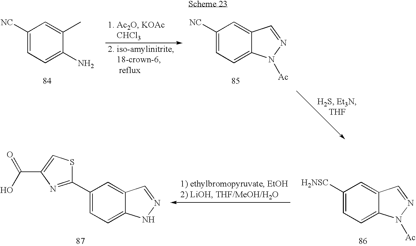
C1([NC])=CC=C(N)C(C)=C1.C1([NC])=CC=C2C(=C1)C=NN2[Ac].C1([H2NSC])=CC=C2C(=C1)C=NN2[Ac].C1(C2=NC(C(O)=O)=CS2)=CC=C2C(=C1)C=NN2
